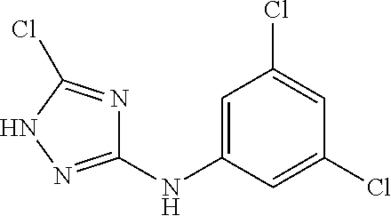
C1=C(NC2=NNC(Cl)=N2)C=C(Cl)C=C1Cl
